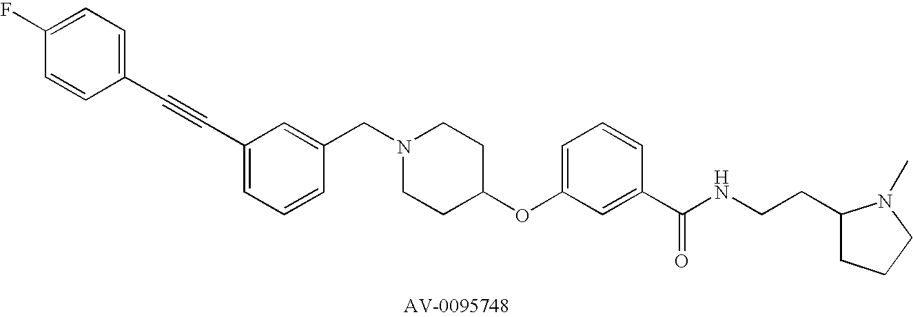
C1(CN2CCC(OC3=CC=CC(C(NCCC4CCCN4C)=O)=C3)CC2)=CC(C#CC2=CC=C(F)C=C2)=CC=C1
